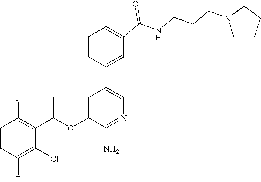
C1=CC(F)=C(C(OC2=CC(C3=CC(C(NCCCN4CCCC4)=O)=CC=C3)=CN=C2N)C)C(Cl)=C1F
